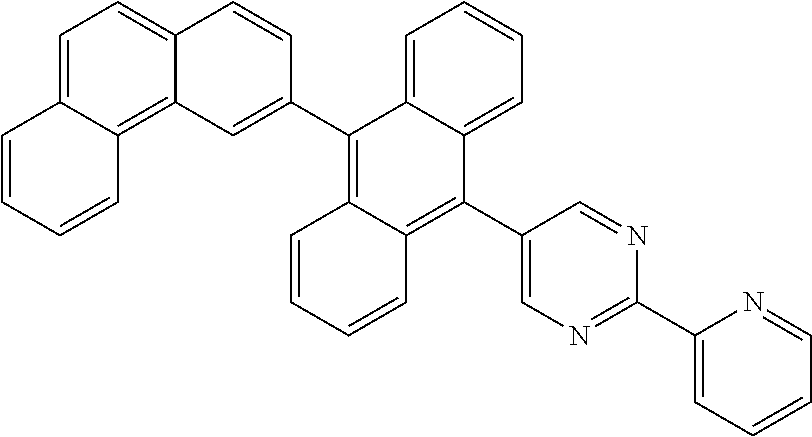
C1=C(C2=C3C(=C(C4=CN=C(C5=CC=CC=N5)N=C4)C4=CC=CC=C42)C=CC=C3)C=CC2=CC=C3C(=C12)C=CC=C3
